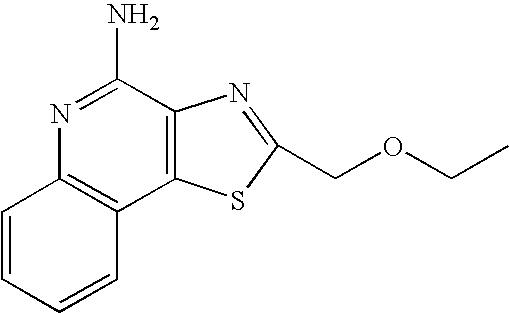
N1=C(N)C2=C(C3=C1C=CC=C3)SC(COCC)=N2
